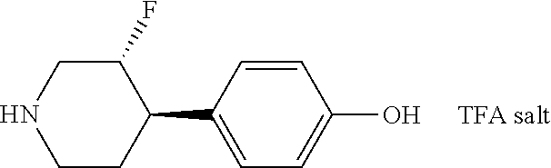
N1CC(F)C(C2=CC=C(O)C=C2)CC1.[TFA salt]
